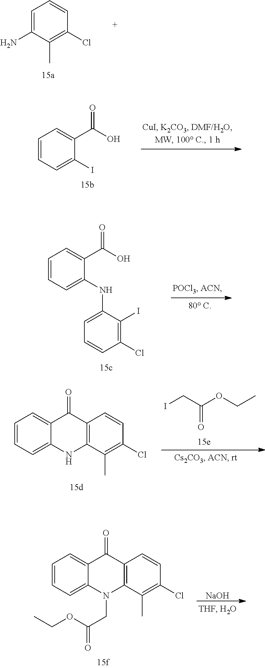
C1=C(N)C(C)=C(Cl)C=C1.C1=CC=C(I)C(C(O)=O)=C1.C1=CC=C(NC2=CC=CC(Cl)=C2I)C(C(O)=O)=C1.C1=CC=C2C(=C1)C(=O)C1=C(N2)C(C)=C(Cl)C=C1.ICC(OCC)=O.C1=CC=C2C(=C1)C(=O)C1=C(N2CC(OCC)=O)C(C)=C(Cl)C=C1.[NaOH]
